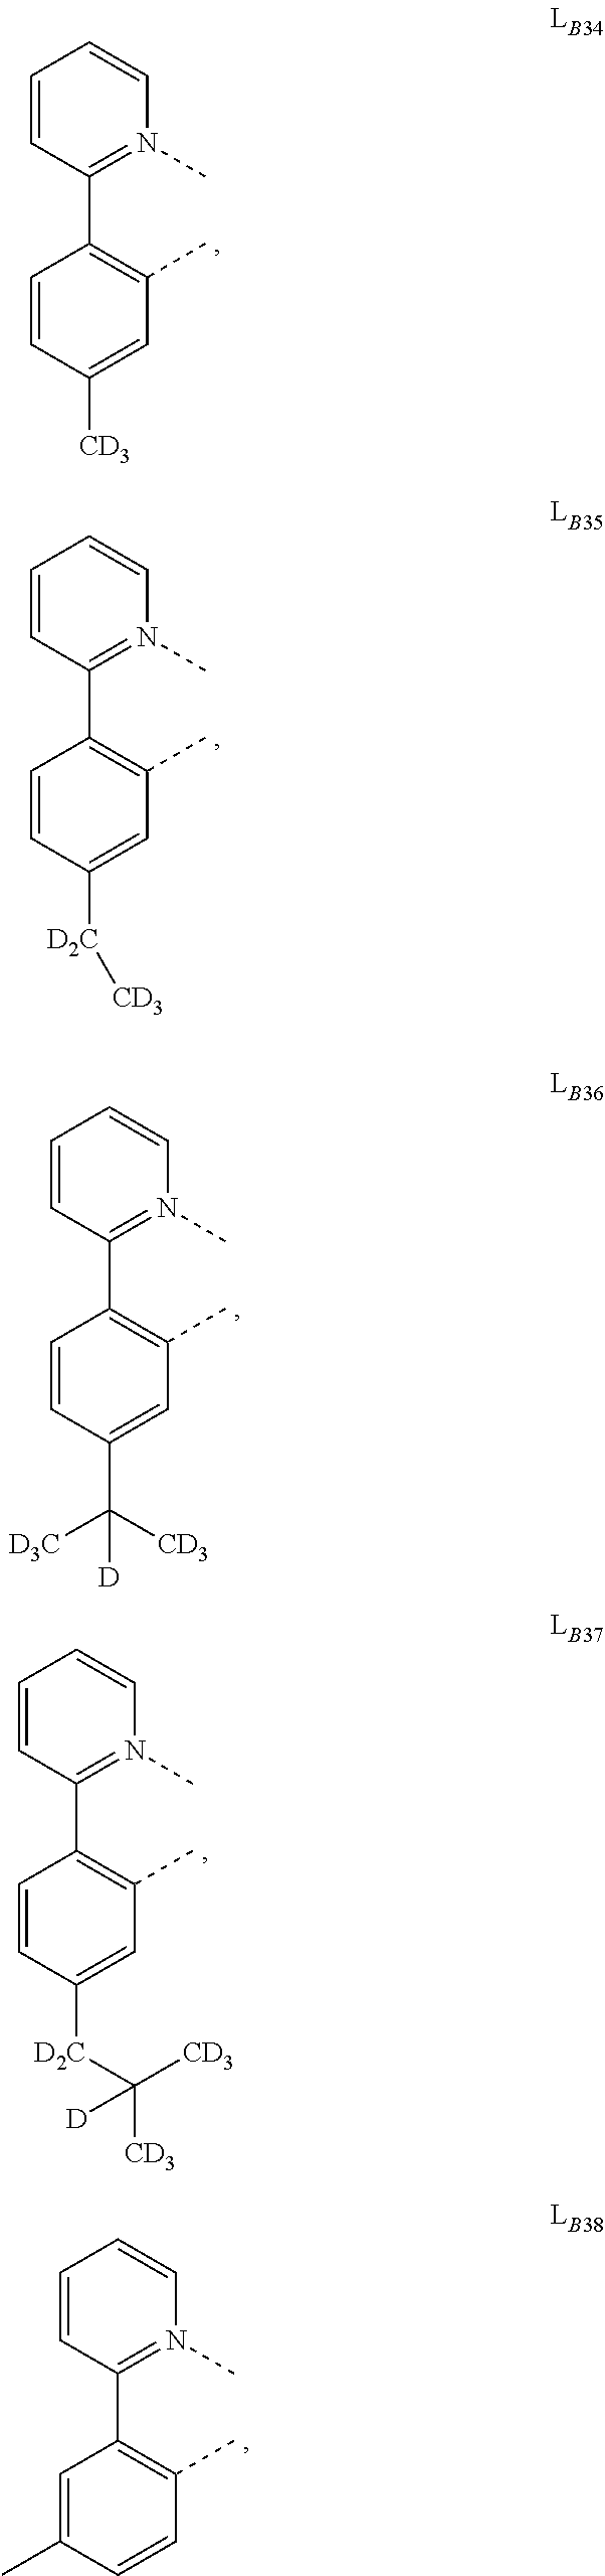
C1=CC(C2=C(C)C=C([CD3])C=C2)=N(C)C=C1.C1=CC(C2=C(C)C=C([D2C][CD3])C=C2)=N(C)C=C1.C1=CC(C2=C(C)C=C(C([CD3])([D3C])[D])C=C2)=N(C)C=C1.C1=CC(C2=C(C)C=C([D2C]C([CD3])([CD3])[D])C=C2)=N(C)C=C1.C1=CC(C2=C(C)C=CC(C)=C2)=N(C)C=C1
